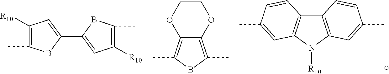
C12=C(N([R10])C3=C1C=CC(C)=C3)C=C(C)C=C2.C1([R10])=C(C)BC(C2=CC([R10])=C(C)B2)=C1.C12=C(C)BC(C)=C1OCCO2
